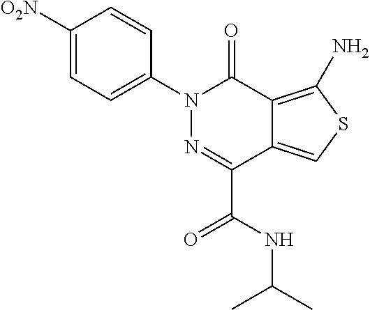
C1([O2N])=CC=C(N2N=C(C(NC(C)C)=O)C3=CSC(N)=C3C2=O)C=C1
